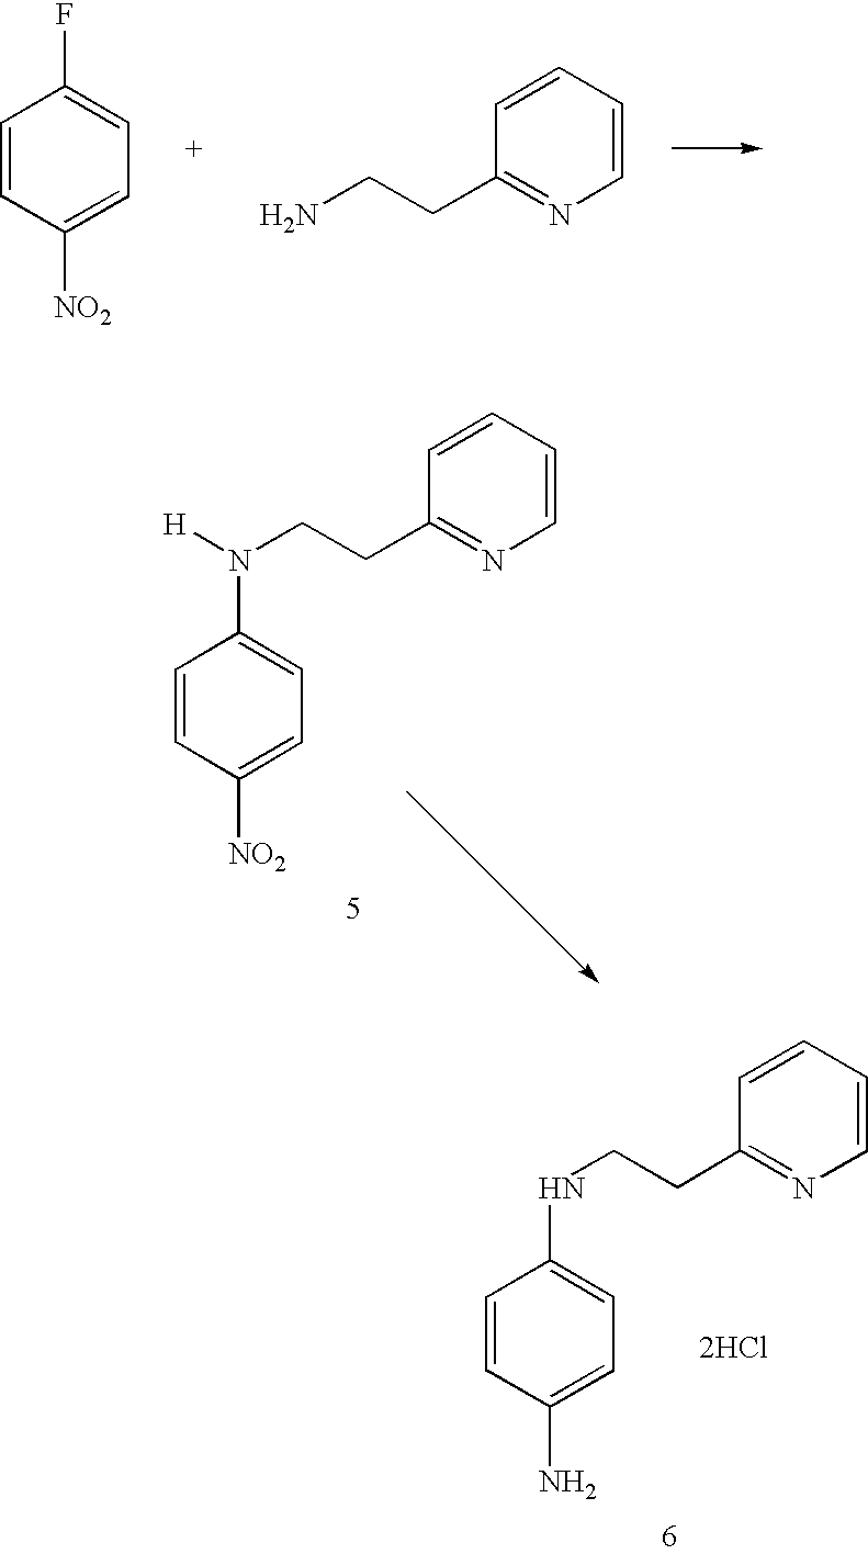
FC1=CC=C([NO2])C=C1.NCCC1=NC=CC=C1.C1=CC([NO2])=CC=C1N([H])CCC1=NC=CC=C1.C1=CC(N)=CC=C1NCCC1=NC=CC=C1.[2HCl]
